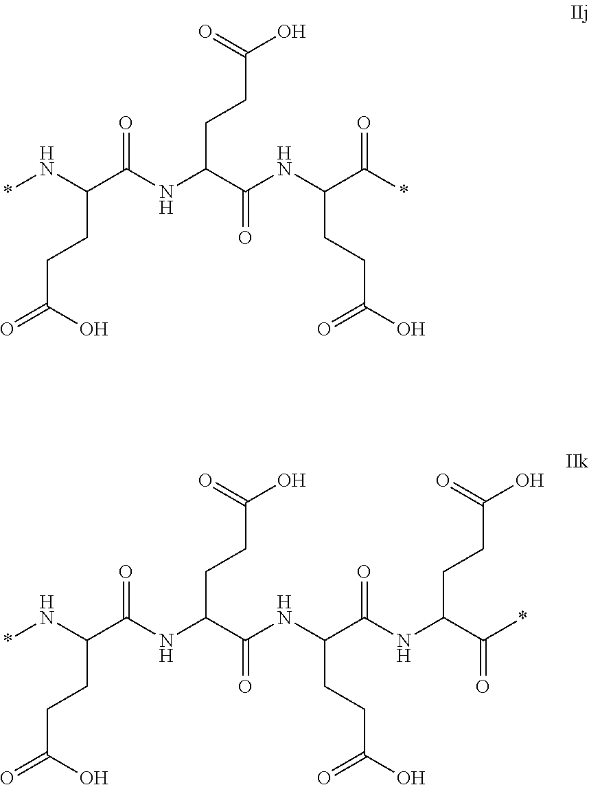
*NC(C(=O)NC(CCC(=O)O)C(=O)NC(CCC(=O)O)C(=O)*)CCC(O)=O.*NC(C(=O)NC(CCC(=O)O)C(=O)NC(CCC(=O)O)C(=O)NC(CCC(=O)O)C(=O)*)CCC(O)=O
